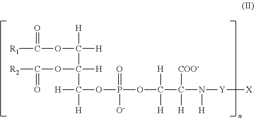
O(C([H])([H])C(OC([R2])=O)([H])C([H])(OP(OC([H])([H])C([COO-])([H])N([Y][X])[H])(=O)[O-])[H])C([R1])=O
